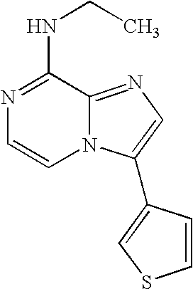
N(C1=NC=CN2C1=NC=C2C1=CSC=C1)CC
